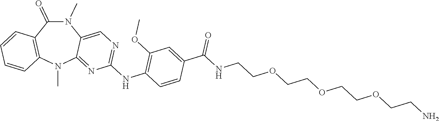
N1(C)C(=O)C2=C(N(C)C3=NC(NC4=C(OC)C=C(C(NCCOCCOCCOCCN)=O)C=C4)=NC=C13)C=CC=C2
